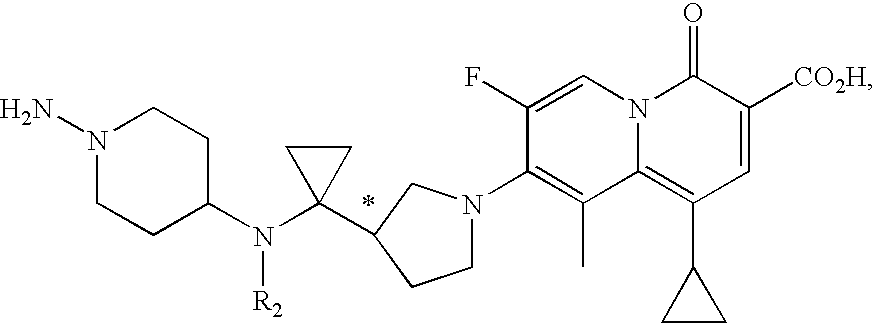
C1N(C2=C(C)C3=C(C4CC4)C=C([CO2H])C(=O)N3C=C2F)CC(C2(N(C3CCN(N)CC3)[R2])CC2)C1
